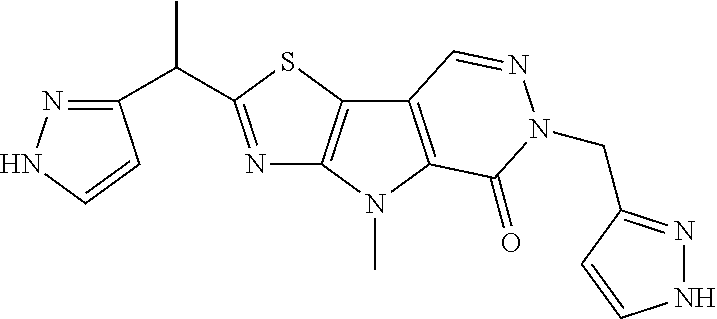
N1=C(C(C2=NNC=C2)C)SC2=C1N(C)C1=C2C=NN(CC2=NNC=C2)C1=O
